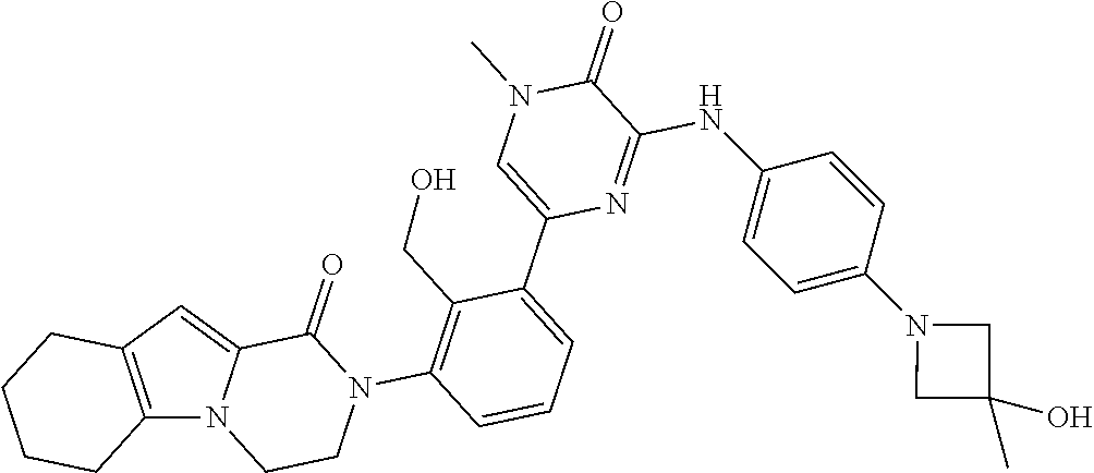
C12=C(C=C3N1CCN(C1=C(CO)C(C4=CN(C)C(=O)C(NC5=CC=C(N6CC(O)(C)C6)C=C5)=N4)=CC=C1)C3=O)CCCC2
